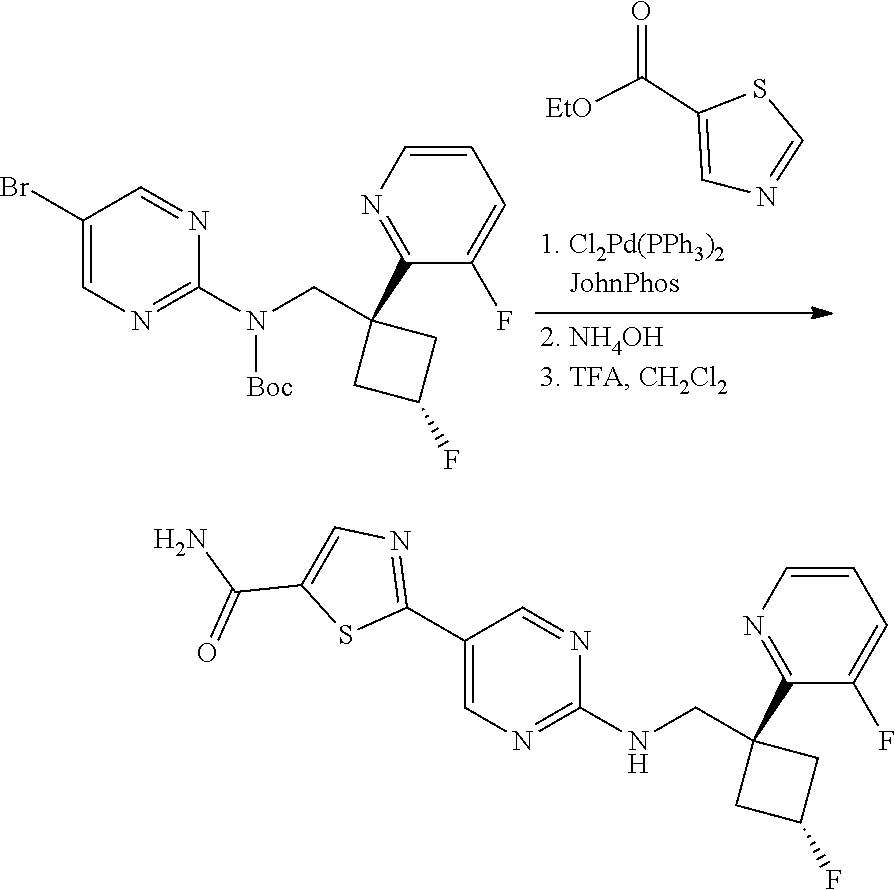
C1=C(C([EtO])=O)SC=N1.C1(Br)=CN=C(N([Boc])CC2(C3=NC=CC=C3F)CC(F)C2)N=C1.C1(C2=NC=C(C(N)=O)S2)=CN=C(NCC2(C3=NC=CC=C3F)CC(F)C2)N=C1
